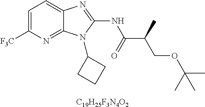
C1=C([F3C])N=C2C(=C1)N=C(NC(C(COC(C)(C)C)C)=O)N2C1CCC1.[C19H25F3N4O2]
